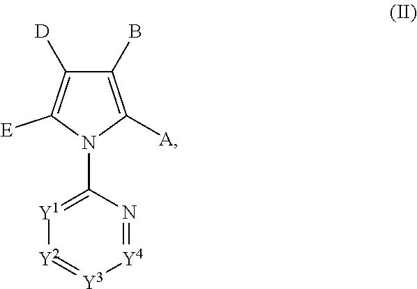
C1([D])=C([E])N(C2=[Y1][Y2]=[Y3][Y4]=N2)C([A])=C1B
